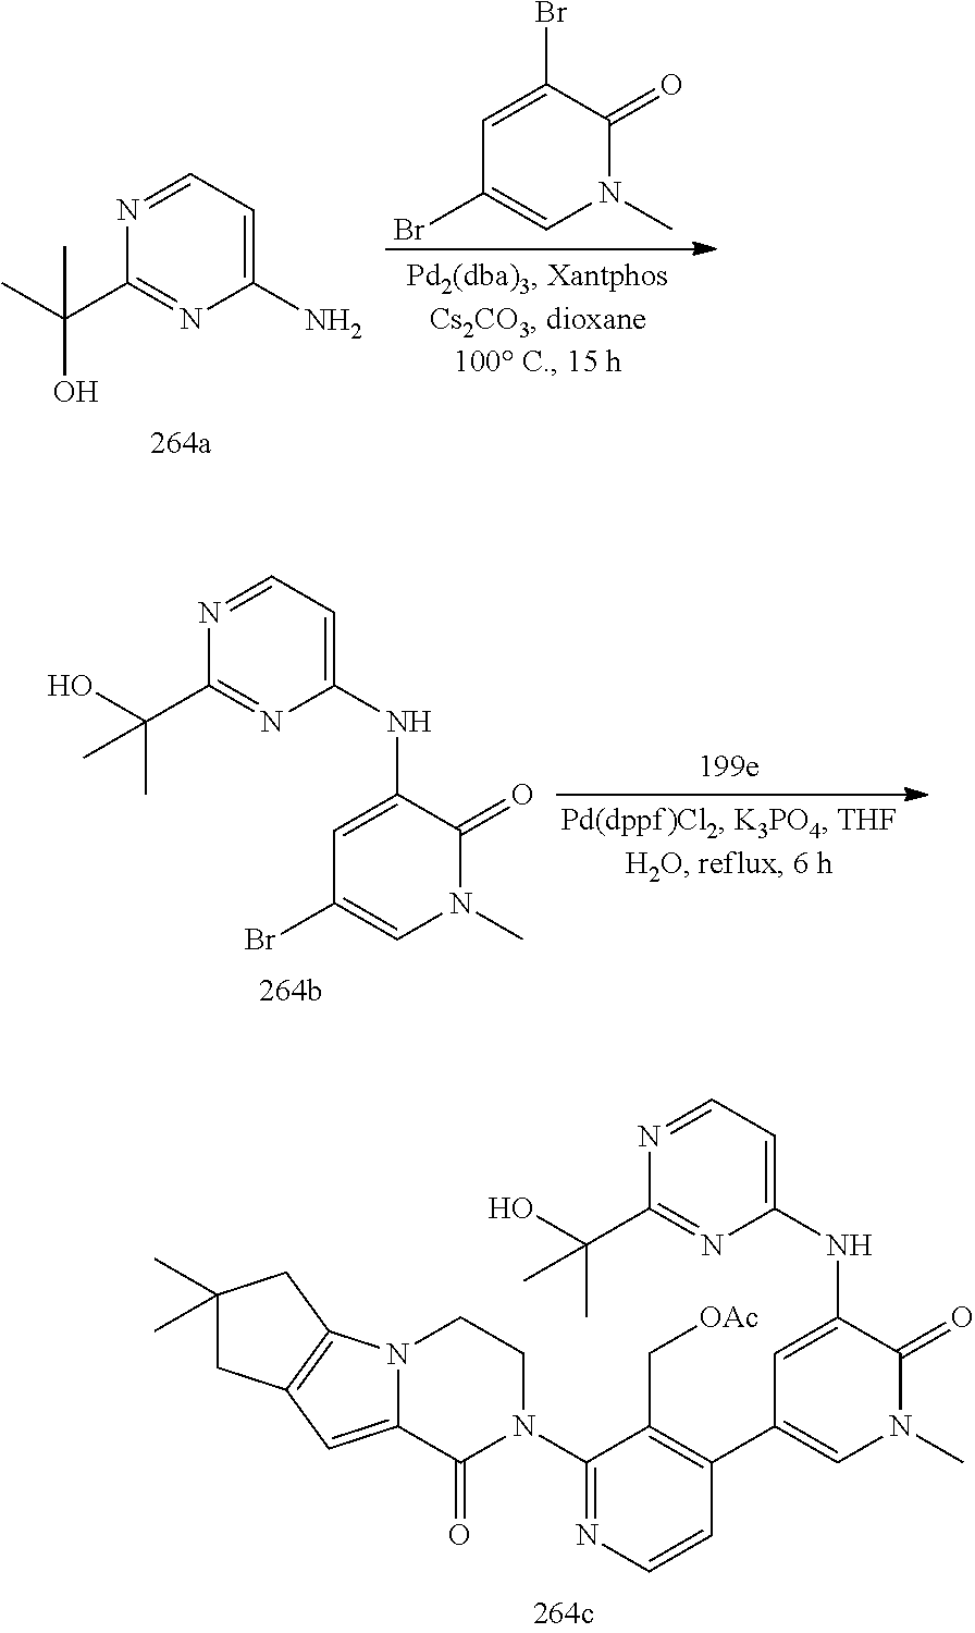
BrC1=CC(Br)=CN(C)C1=O.C1(N)=CC=NC(C(C)(O)C)=N1.C1(NC2=CC(Br)=CN(C)C2=O)=CC=NC(C(O)(C)C)=N1.C1(NC2=CC(C3=C(C[OAc])C(N4CCN5C(=CC6=C5CC(C)(C)C6)C4=O)=NC=C3)=CN(C)C2=O)=CC=NC(C(O)(C)C)=N1
